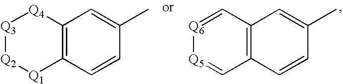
C12=C(C=CC(C)=C1)[Q1][Q2][Q3][Q4]2.C12=C(C=CC(C)=C1)C=[Q5][Q6]=C2
